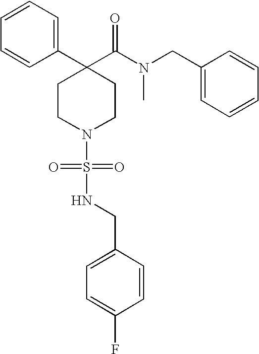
C1=CC=C(C2(C(N(CC3=CC=CC=C3)C)=O)CCN(S(=O)(=O)NCC3=CC=C(F)C=C3)CC2)C=C1
